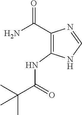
C1(C(N)=O)=C(NC(C(C)(C)C)=O)NC=N1
